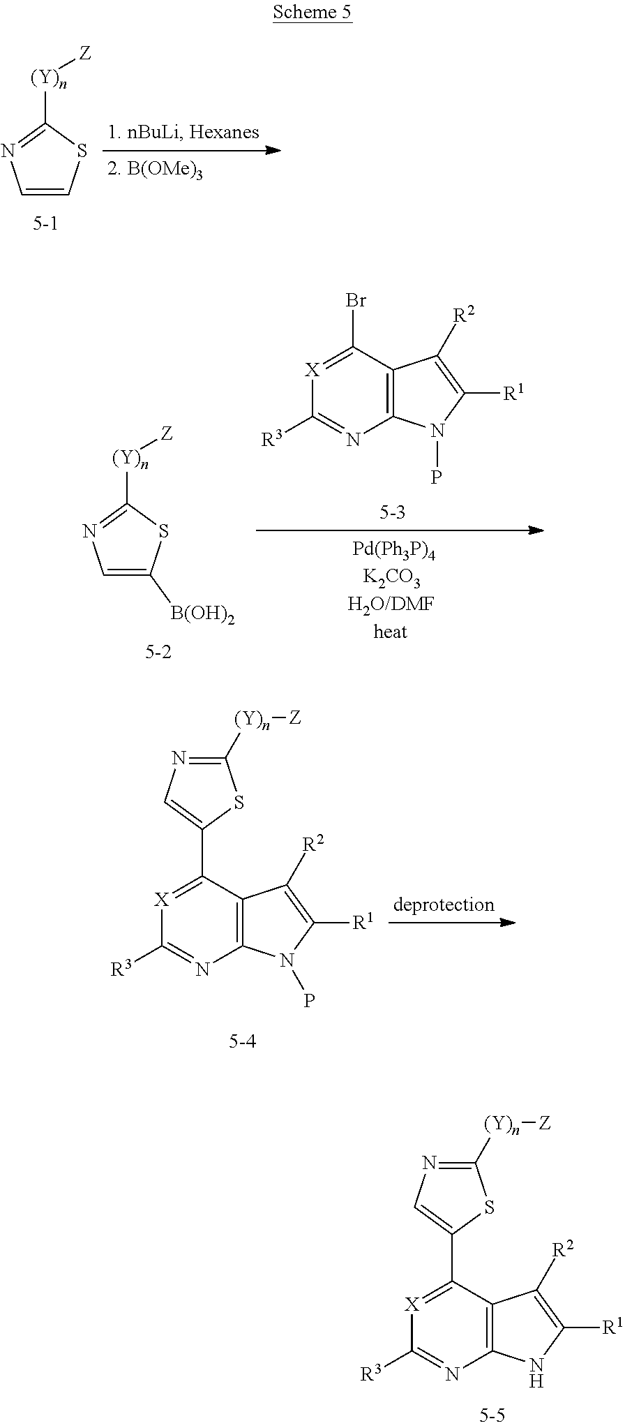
[X]1=C(C2=CN=C([(Y)n][Z])S2)C2=C(N=C1[R3])NC([R1])=C2[R2].C1=CSC([(Y)n][Z])=N1.[X]1=C(Br)C2=C(N=C1[R3])N(P)C([R1])=C2[R2].C1=C([B(OH)2])SC([(Y)n][Z])=N1.[X]1=C(C2=CN=C([(Y)n][Z])S2)C2=C(N=C1[R3])N(P)C([R1])=C2[R2]
